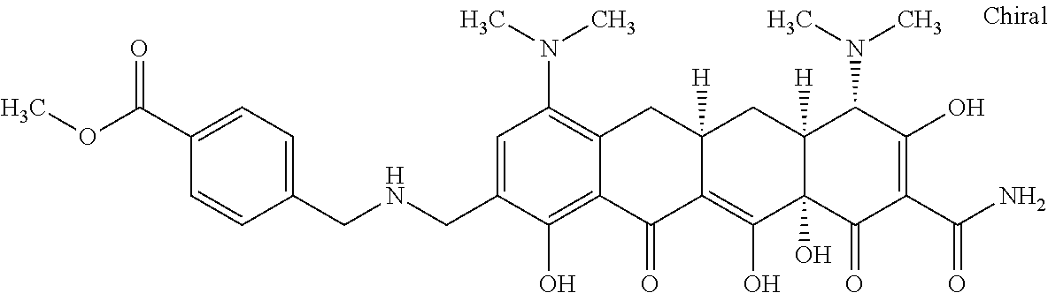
C12([H])C(O)(C(=O)C(C(N)=O)=C(O)C1N(C)C)C(O)=C1C([H])(C2)CC2=C(N(C)C)C=C(CNCC3=CC=C(C(=O)OC)C=C3)C(O)=C2C1=O
